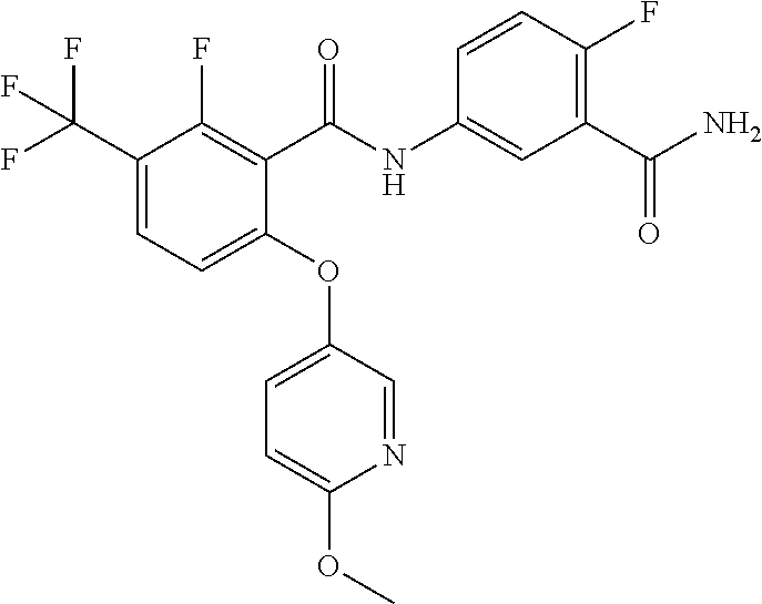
C1(OC2=CC=C(OC)N=C2)=CC=C(C(F)(F)F)C(F)=C1C(NC1=CC(C(N)=O)=C(F)C=C1)=O
